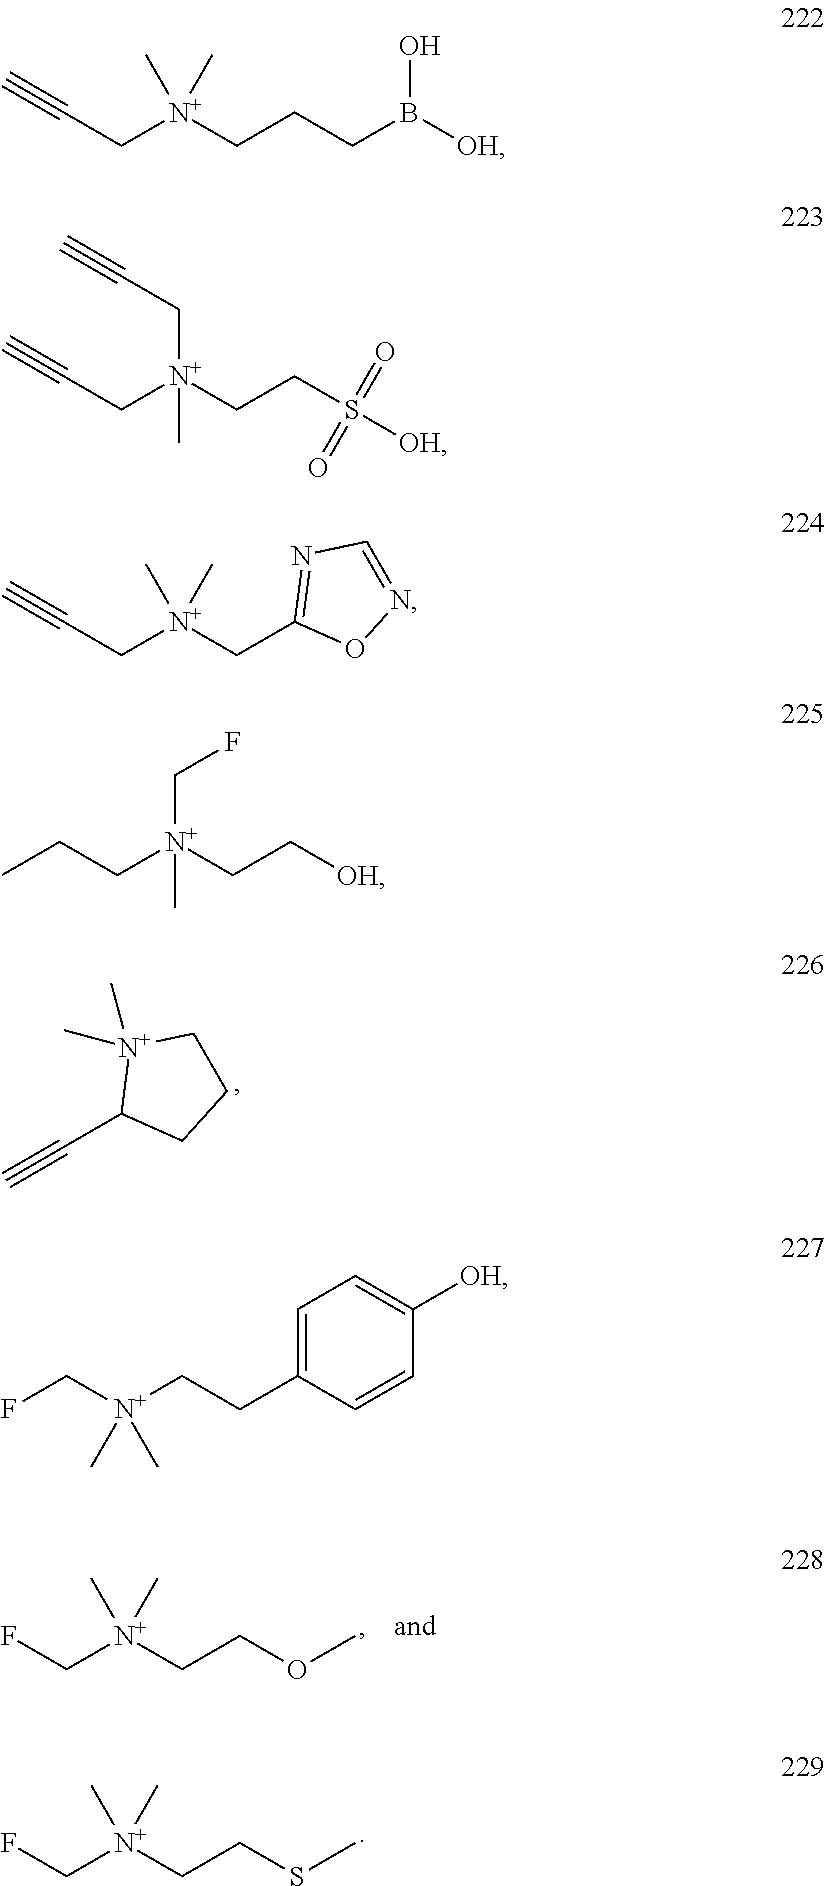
C#CC1CCC[N+]1(C)C.C([N+](CCOC)(C)C)F.C([N+](CCSC)(C)C)F.C#CC[N+](CCCB([OH])O)(C)C.C#CC[N+](CCS([OH])(=O)=O)(C)CC#C.C#CC[N+](CC1=NC=NO1)(C)C.C(C[N+](CC[OH])(C)CF)C.FC[N+](CCC1=CC=C([OH])C=C1)(C)C
